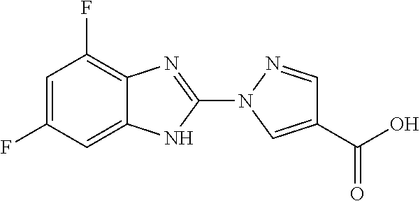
C1=C(F)C=C2C(=C1F)N=C(N1C=C(C(=O)O)C=N1)N2
